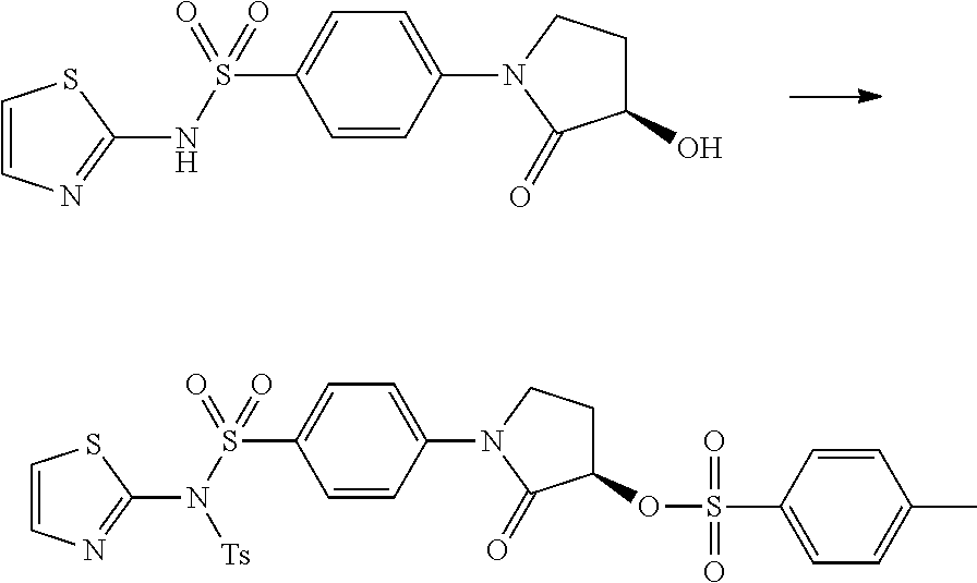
C1(O)CCN(C2=CC=C(S(=O)(=O)NC3=NC=CS3)C=C2)C1=O.C1(OS(C2=CC=C(C)C=C2)(=O)=O)CCN(C2=CC=C(S(=O)(=O)N(C3=NC=CS3)[Ts])C=C2)C1=O
